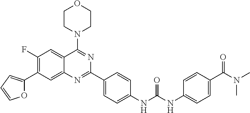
C1(F)=C(C2=CC=CO2)C=C2C(=C1)C(N1CCOCC1)=NC(C1=CC=C(NC(NC3=CC=C(C(N(C)C)=O)C=C3)=O)C=C1)=N2
